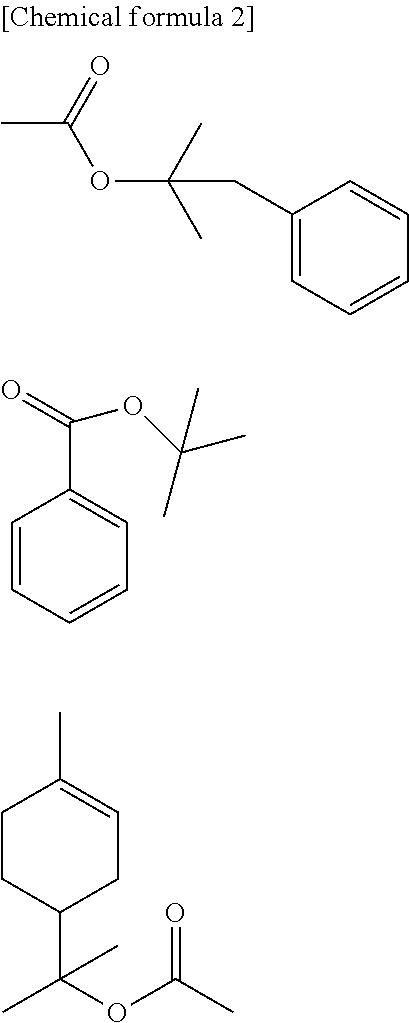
C1(CC(C)(C)OC(C)=O)=CC=CC=C1.C1=CC=CC=C1C(=O)OC(C)(C)C.C1CC(C(OC(C)=O)(C)C)CC=C1C
